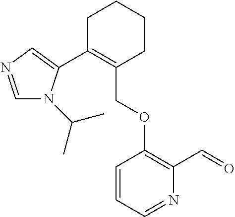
C1C(C2=CN=CN2C(C)C)=C(COC2=C(C=O)N=CC=C2)CCC1
